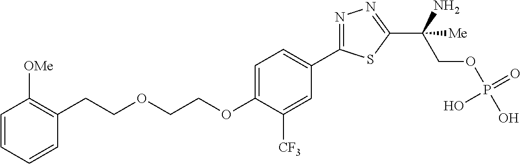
C(COCCOC1=CC=C(C2=NN=C(C(COP(O)(=O)O)(N)[Me])S2)C=C1[CF3])C1=C([OMe])C=CC=C1
